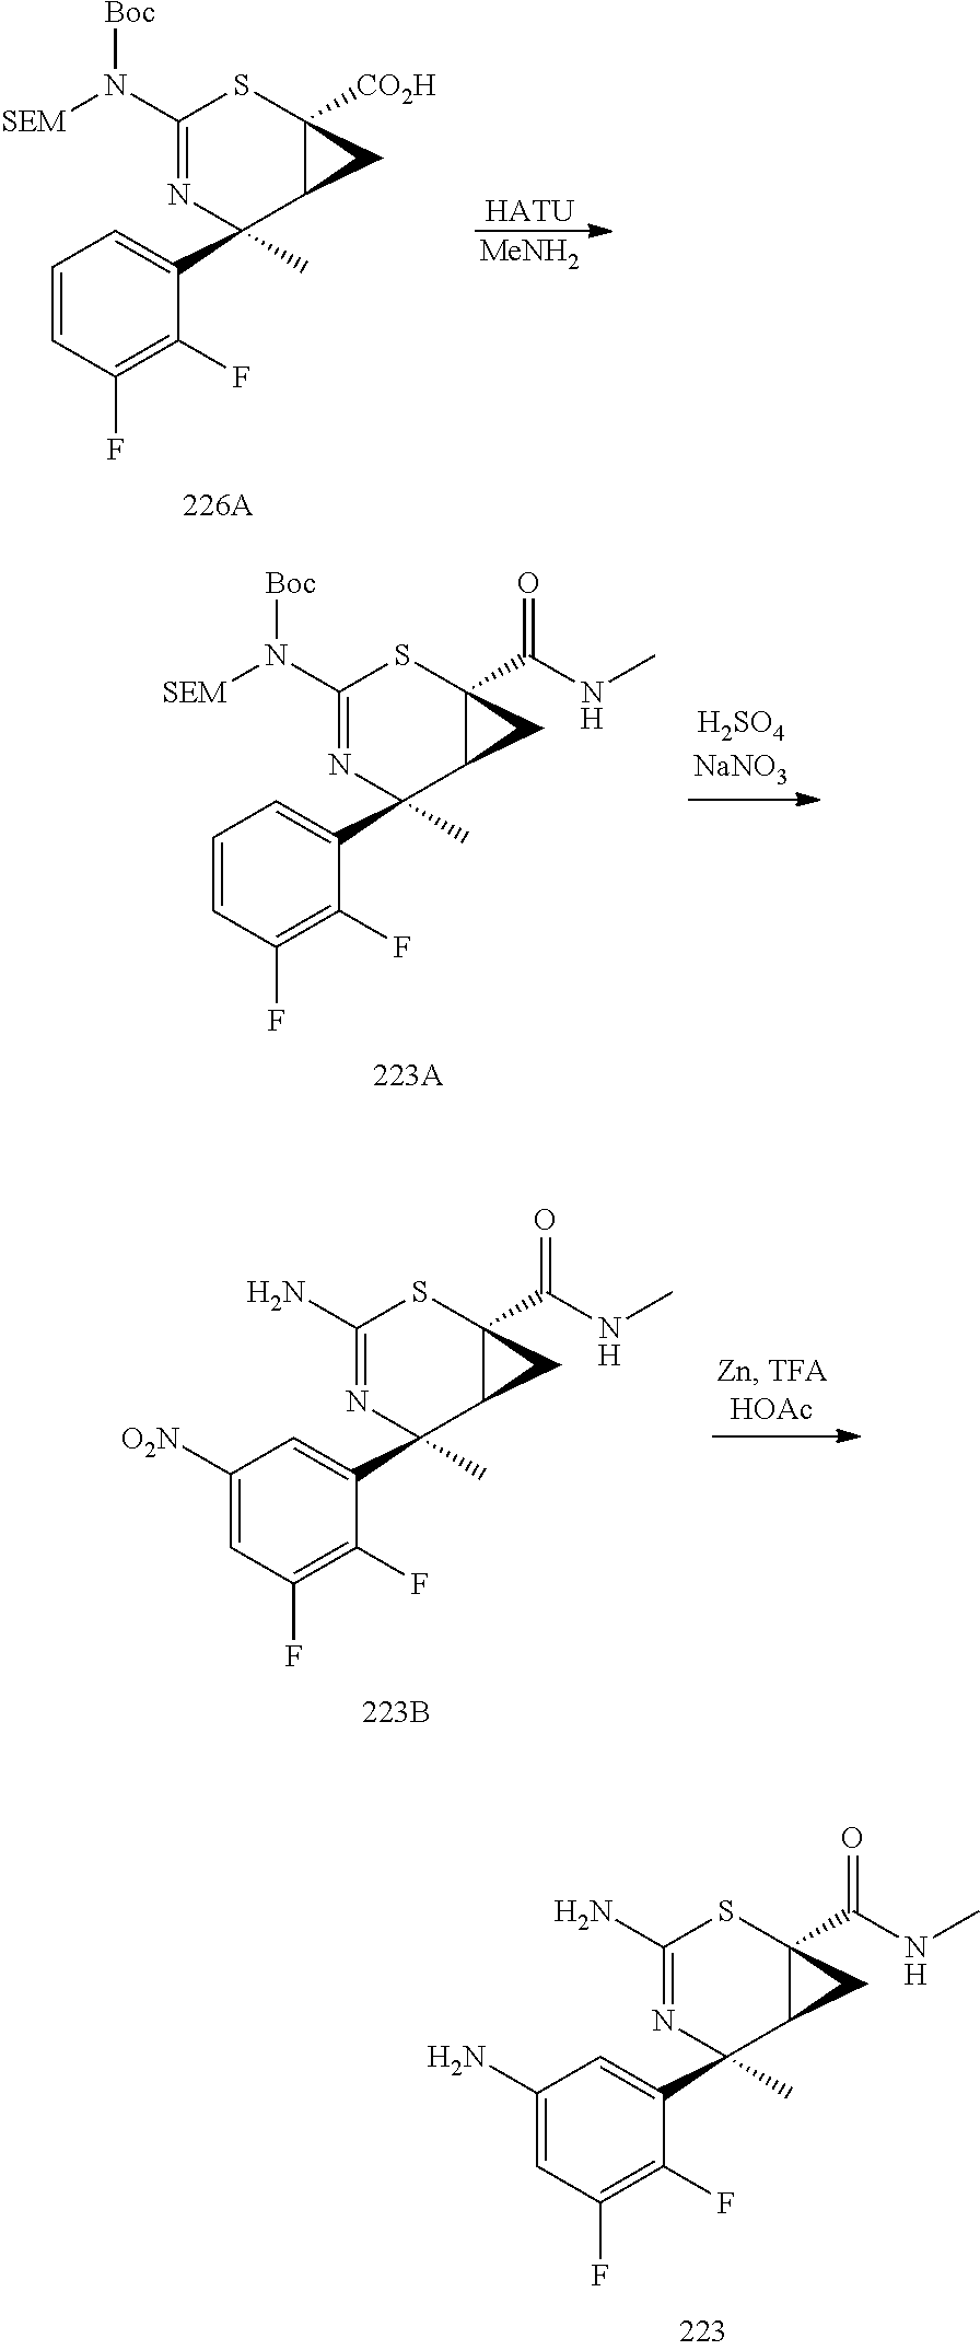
C1=CC(F)=C(F)C(C2(C)C3C([CO2H])(SC(N([SEM])[Boc])=N2)C3)=C1.[HATU].[MeNH2].C1=CC(F)=C(F)C(C2(C)C3C(C(NC)=O)(SC(N([SEM])[Boc])=N2)C3)=C1.C1([O2N])=CC(F)=C(F)C(C2(C)C3C(C(NC)=O)(SC(N)=N2)C3)=C1.C1(N)=CC(F)=C(F)C(C2(C)C3C(C(NC)=O)(SC(N)=N2)C3)=C1
